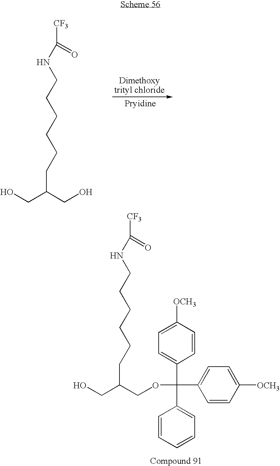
C(CO)(COC(C1=CC=C([OCH3])C=C1)(C1=CC=C([OCH3])C=C1)C1=CC=CC=C1)CCCCCCNC([CF3])=O.C(CO)(CO)CCCCCCNC([CF3])=O
